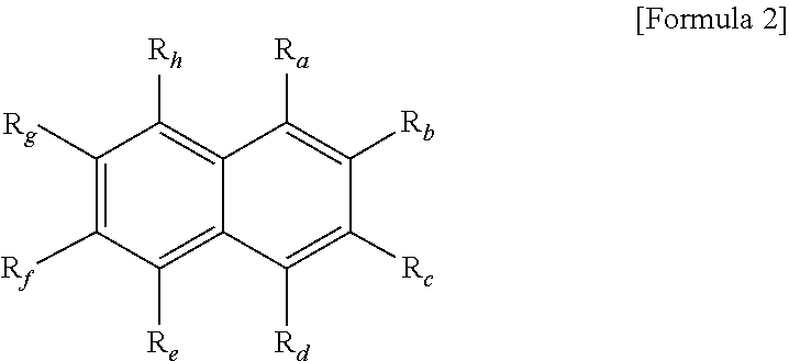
C12=C([Re])C([Rf])=C([Rg])C([Rh])=C1C([Ra])=C([Rb])C([Rc])=C2[Rd]
